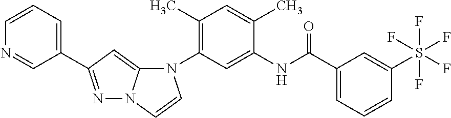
N1=C(C2=CC=CN=C2)C=C2N1C=CN2C1=C(C)C=C(C)C(NC(C2=CC=CC(S(F)(F)(F)(F)F)=C2)=O)=C1
